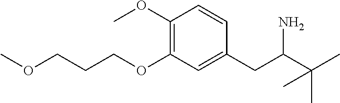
C1(OC)=C(OCCCOC)C=C(CC(C(C)(C)C)N)C=C1
